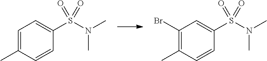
C1=C(C)C=CC(S(N(C)C)(=O)=O)=C1.C1(Br)=C(C)C=CC(S(N(C)C)(=O)=O)=C1
